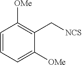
C1([OMe])=CC=CC([OMe])=C1C[NCS]
